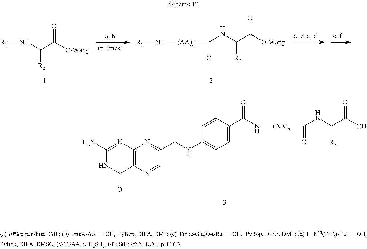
[Fmoc-AA][OH].[Fmoc-Glu(O-t-Bu][OH].[N10(TFA)-Pte][OH].[R1]NC([R2])C(=O)[O-Wang].[(AA)n](C(NC(C([O-Wang])=O)[R2])=O)N[R1].C12=C(N=CC(CNC3=CC=C(C(=O)N[(AA)n]C(NC([R2])C(=O)O)=O)C=C3)=N1)C(=O)NC(N)=N2
